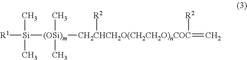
[R1][Si](C)(C)[(OSi)m]([CH2CHCH2O(CH2CH2O)nCOC](=C)([R2])[R2])(C)C
